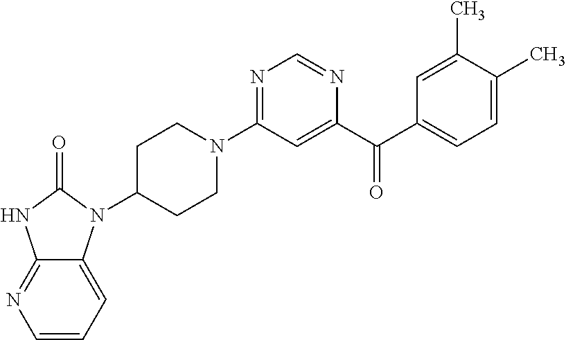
C1C(N2C3=CC=CN=C3NC2=O)CCN(C2=NC=NC(C(C3=CC=C(C)C(C)=C3)=O)=C2)C1
